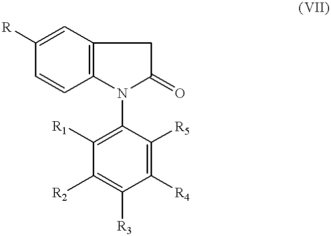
C1([R4])=C([R5])C(N2C(=O)CC3=C2C=CC([R])=C3)=C([R1])C([R2])=C1[R3]
